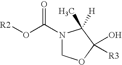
[R2]OC(N1COC(O)([R3])C1(C)[H])=O
